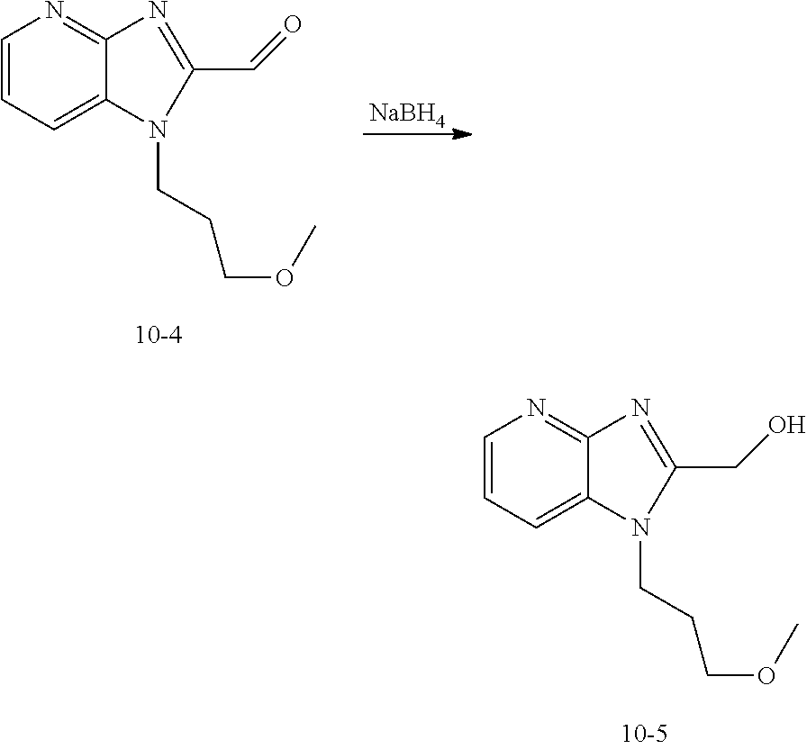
C1=CC=C2C(=N1)N=C(CO)N2CCCOC.[NaBH4].C1=CC=C2C(=N1)N=C(C=O)N2CCCOC
